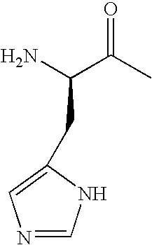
O=C(C)C(N)CC1=CN=CN1
